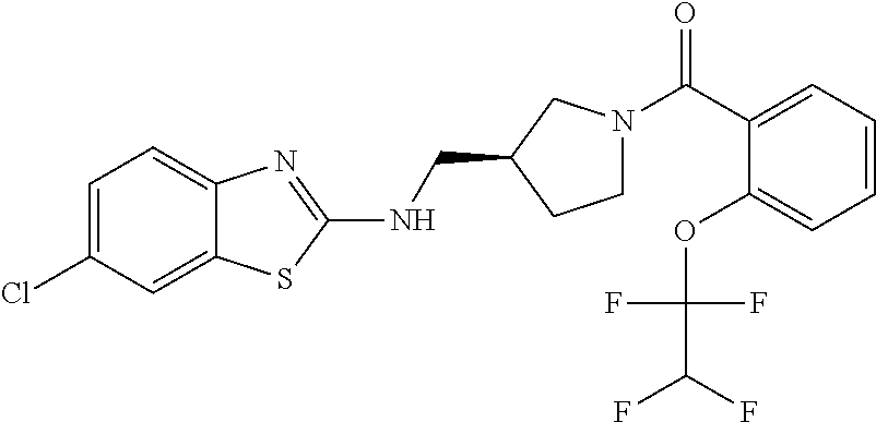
C1=C(Cl)C=C2C(=C1)N=C(NCC1CCN(C(C3=CC=CC=C3OC(F)(F)C(F)F)=O)C1)S2
